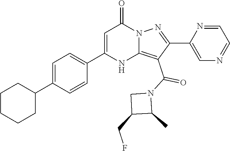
C1C(CF)C(C)N1C(C1=C2NC(C3=CC=C(C4CCCCC4)C=C3)=CC(=O)N2N=C1C1=CN=CC=N1)=O
